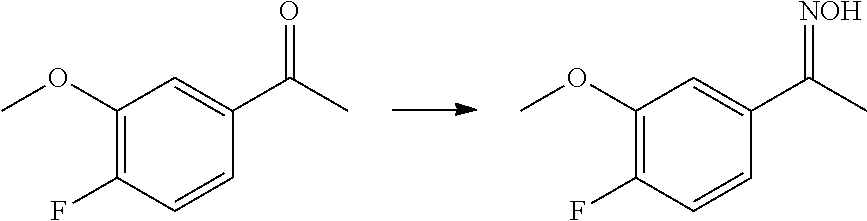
C1(OC)=C(F)C=CC(C(C)=[NOH])=C1.C1(OC)=C(F)C=CC(C(C)=O)=C1
